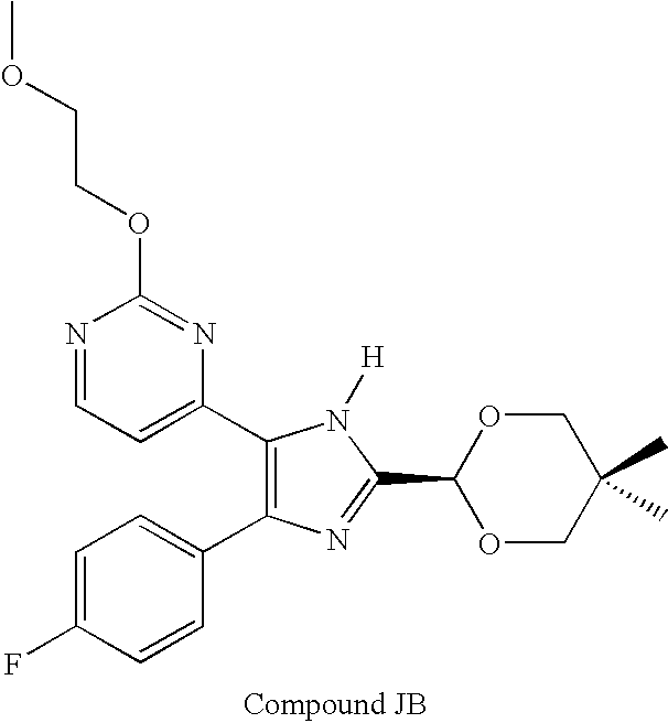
C(OC1=NC(C2=C(C3=CC=C(F)C=C3)N=C(C3OCC(C)(C)CO3)N2[H])=CC=N1)COC
